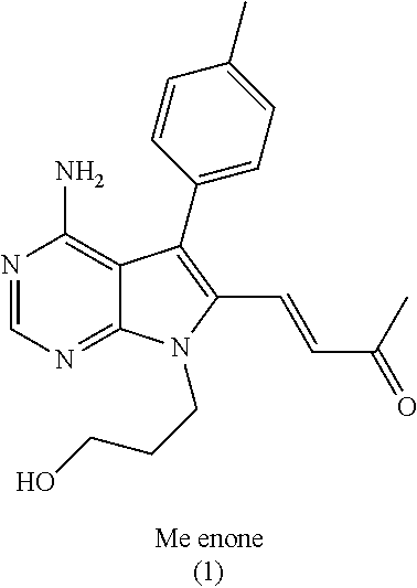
N1=CN=C2C(=C1N)C(C1=CC=C(C)C=C1)=C(C=CC(=O)C)N2CCCO
